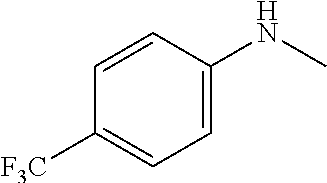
C1=C(NC)C=CC([F3C])=C1
